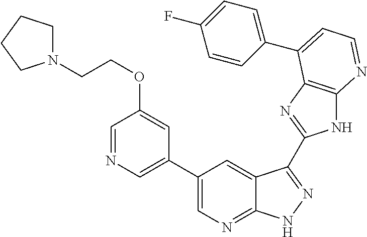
C1(C2=CN=C3C(=C2)C(C2=NC4=C(N2)N=CC=C4C2=CC=C(F)C=C2)=NN3)=CN=CC(OCCN2CCCC2)=C1
